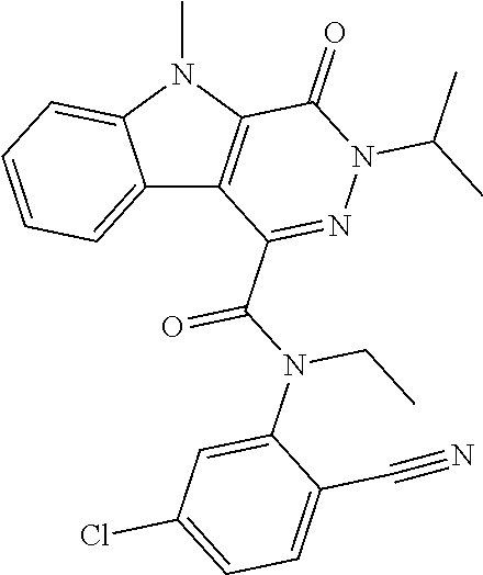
C12=CC=CC=C1N(C)C1=C2C(C(N(C2=CC(Cl)=CC=C2C#N)CC)=O)=NN(C(C)C)C1=O
